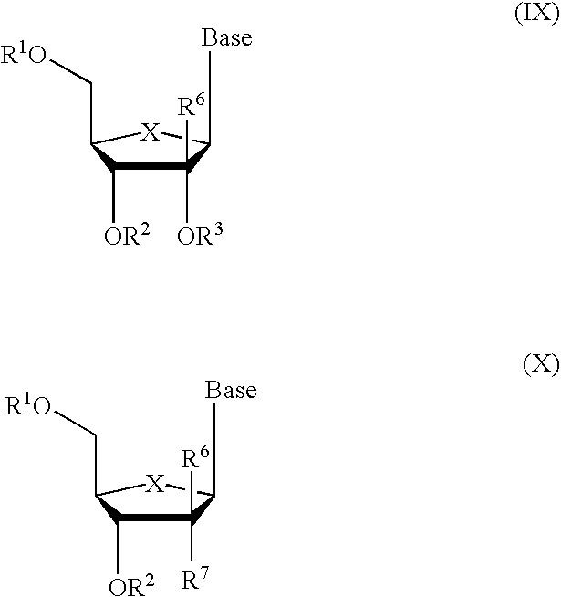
C1([OR3])([R6])C([OR2])C(C[R1O])[X]C1[Base].C1([R6])([R7])C([OR2])C(C[R1O])[X]C1[Base]
